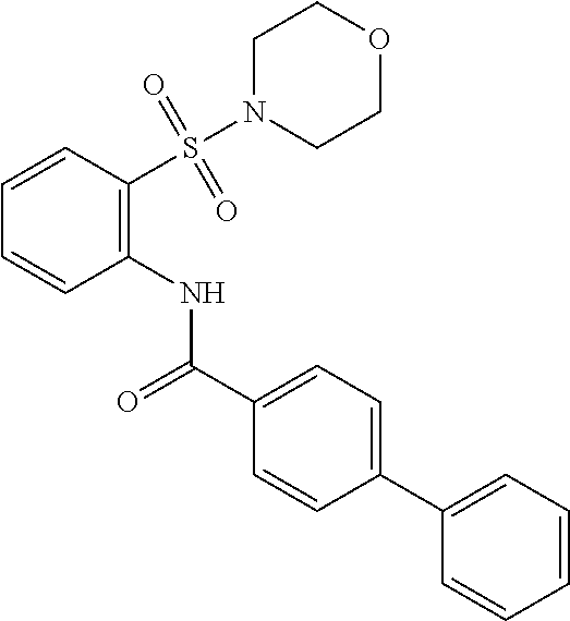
C1=CC(C2=CC=CC=C2)=CC=C1C(=O)NC1=C(S(=O)(=O)N2CCOCC2)C=CC=C1
